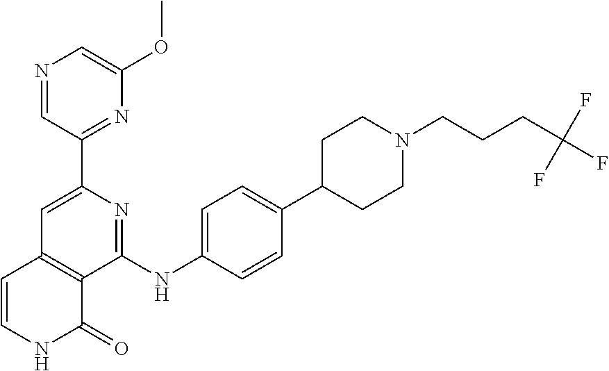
C12=C(C=CNC1=O)C=C(C1=NC(OC)=CN=C1)N=C2NC1=CC=C(C2CCN(CCCC(F)(F)F)CC2)C=C1
